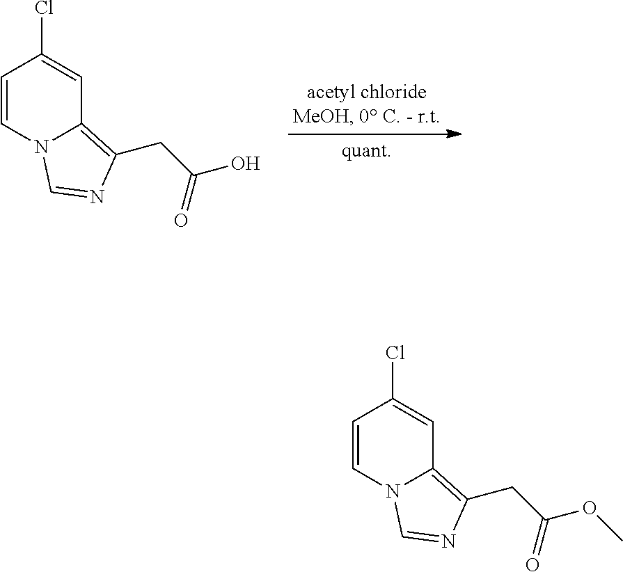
C1=CN2C(=C(CC(O)=O)N=C2)C=C1Cl.C1=CN2C(=C(CC(OC)=O)N=C2)C=C1Cl
